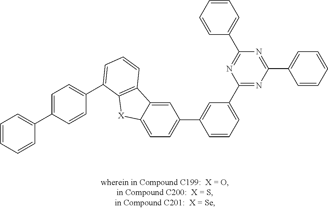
C1=C2C(=CC(C3=CC(C4=NC(C5=CC=CC=C5)=NC(C5=CC=CC=C5)=N4)=CC=C3)=C1)C1=C([X]2)C(C2=CC=C(C3=CC=CC=C3)C=C2)=CC=C1
